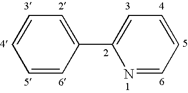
C1=CC(C2=CC=CC=N2)=CC=C1
